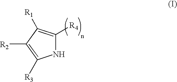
N1C([R4])=C([R1])C([R2])=C1[R3]
